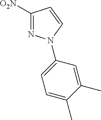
C1([O2N])=NN(C2=CC=C(C)C(C)=C2)C=C1
